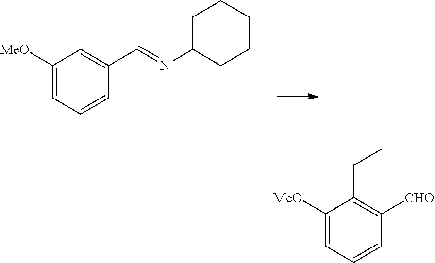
C(=NC1CCCCC1)C1=CC([MeO])=CC=C1.[CHO]C1=C(CC)C([MeO])=CC=C1
